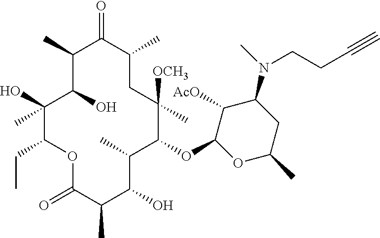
C1(O)C(O)(C)C(CC)OC(=O)C(C)C(O)C(C)C(OC2C([AcO])C(N(C)CCC#C)CC(C)O2)C([OCH3])(C)CC(C)C(=O)C1C
